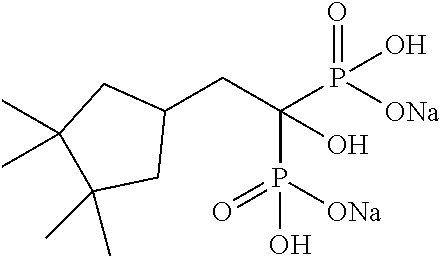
C1(CC(P([ONa])(=O)O)(P([ONa])(=O)O)O)CC(C)(C)C(C)(C)C1
